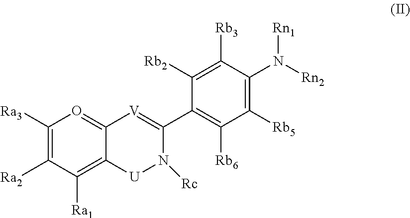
C1(C2=[V]C3=OC([Ra3])=C([Ra2])C([Ra1])=C3[U]N2[Rc])=C([Rb6])C([Rb5])=C(N([Rn2])[Rn1])C([Rb3])=C1[Rb2]
